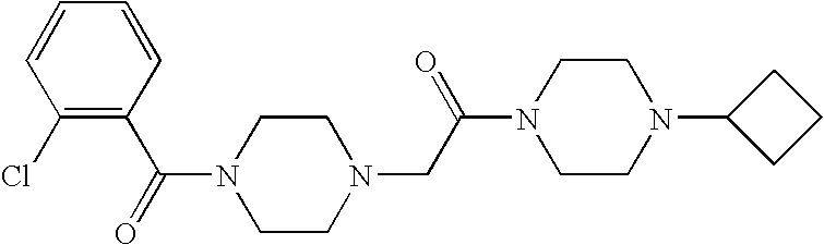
C(N1CCN(CC(N2CCN(C3CCC3)CC2)=O)CC1)(=O)C1=C(Cl)C=CC=C1
